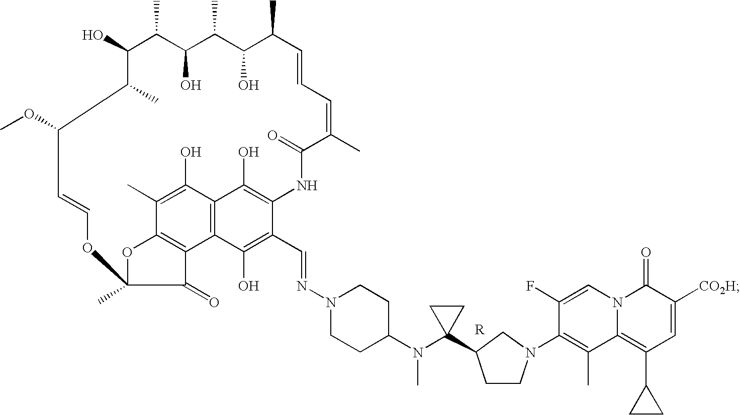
C1(O)C(C)C(O)C(C)C(O)C(C)C=CC=C(C)C(=O)NC2=C(O)C3=C(C(O)=C2C=NN2CCC(N(C4(C5CCN(C6=C(C)C7=C(C8CC8)C=C([CO2H])C(=O)N7C=C6F)C5)CC4)C)CC2)C2=C(C(C)=C3O)OC(C)(C2=O)OC=CC(OC)C1C
